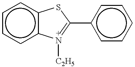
c1ccc2c(c1)SC(c1ccccc1)=N2[C2H5]
